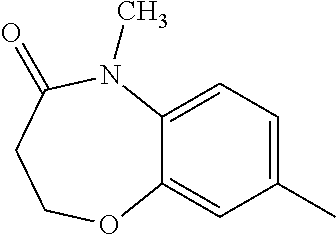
C12=CC(C)=CC=C1N(C)C(=O)CCO2
